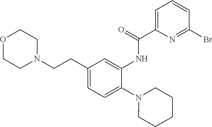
O1CCN(CCC2=CC=C(N3CCCCC3)C(NC(C3=CC=CC(Br)=N3)=O)=C2)CC1
